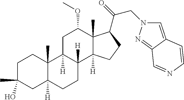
C1C(C)(O)CC2([H])C(C)(C1)C1([H])C([H])(CC2)C2([H])C(C)(C(C(CN3C=C4C(=N3)C=NC=C4)=O)CC2)C(OC)C1
